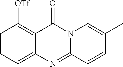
C1=CC([OTf])=C2C(=C1)N=C1N(C2=O)C=C(C)C=C1
